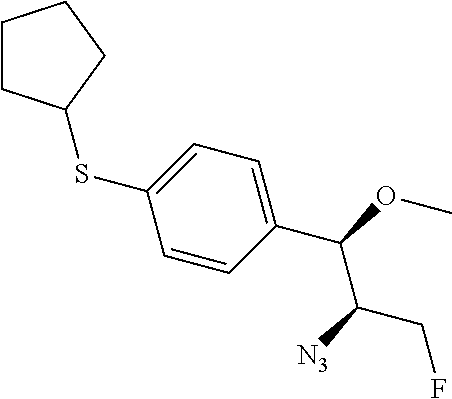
S(C1=CC=C(C(OC)C([N3])CF)C=C1)C1CCCC1
